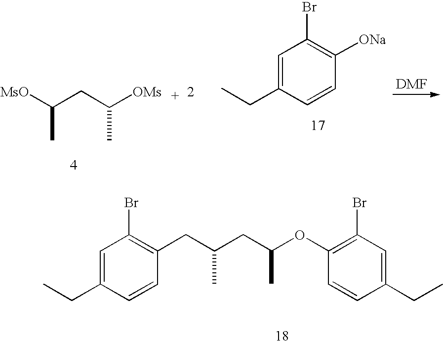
[MsO]C(CC([OMs])C)C.C1=C(CC)C=CC([ONa])=C1Br.C1=C(CC)C=CC(CC(CC(OC2=C(Br)C=C(CC)C=C2)C)C)=C1Br
